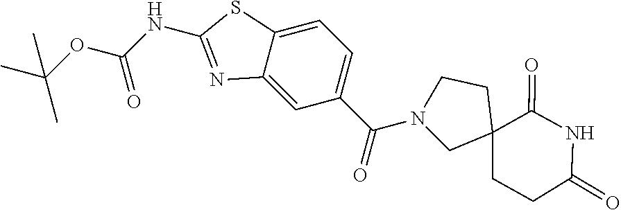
N1(C(=O)C2=CC=C3C(=C2)N=C(NC(OC(C)(C)C)=O)S3)CC2(CCC(=O)NC2=O)CC1
